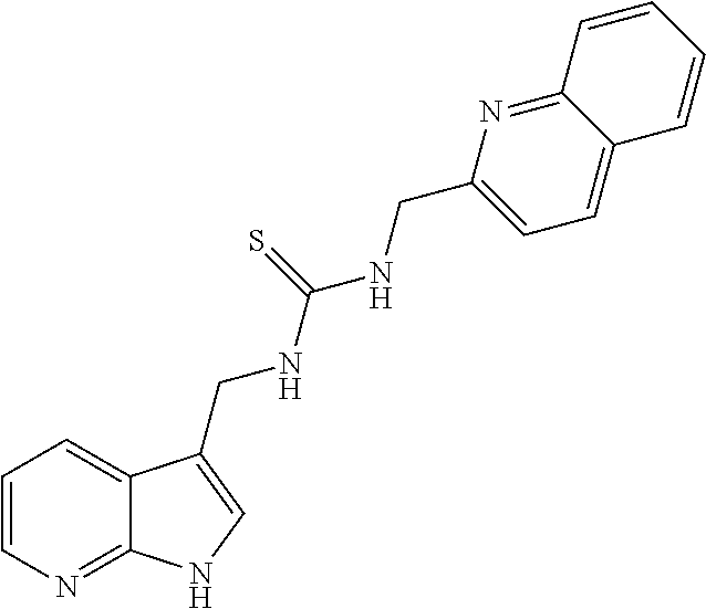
C12=NC=CC=C1C(CNC(=S)NCC1=CC=C3C(=N1)C=CC=C3)=CN2
